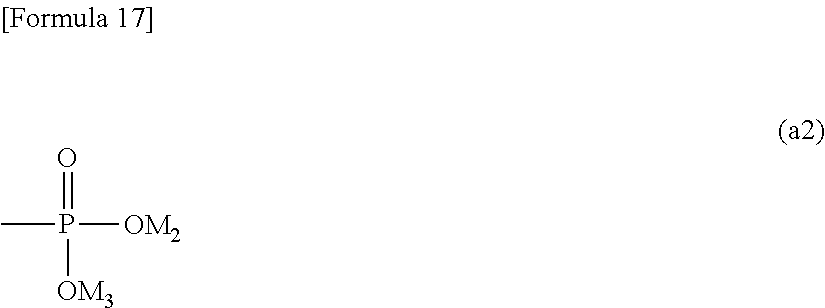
CP([OM2])([OM3])=O
